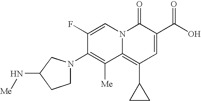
C1N(C2=C([Me])C3=C(C4CC4)C=C(C(O)=O)C(=O)N3C=C2F)CC(N[Me])C1
